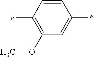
C1=CC([#])=C(OC)C=C1*
